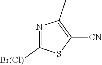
N1=C([Br(Cl)])SC([CN])=C1C
